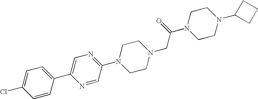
C1=CC(C2=CN=C(N3CCN(CC(N4CCN(C5CCC5)CC4)=O)CC3)C=N2)=CC=C1Cl
